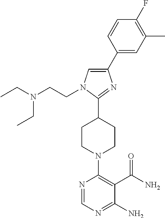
N1=CN=C(N)C(C(N)=O)=C1N1CCC(C2=NC(C3=CC(C)=C(F)C=C3)=CN2CCN(CC)CC)CC1
